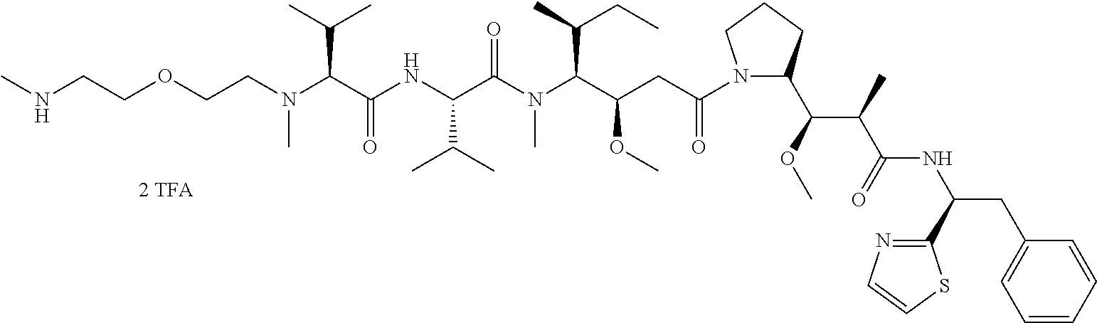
C(CN(C(C(NC(C(N(C(C(CC(=O)N1C(C(C(C(NC(CC2=CC=CC=C2)C2=NC=CS2)=O)C)OC)CCC1)OC)C(C)CC)C)=O)C(C)C)=O)C(C)C)C)OCCNC
